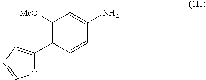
C1([MeO])=C(C2=CN=CO2)C=CC(N)=C1
